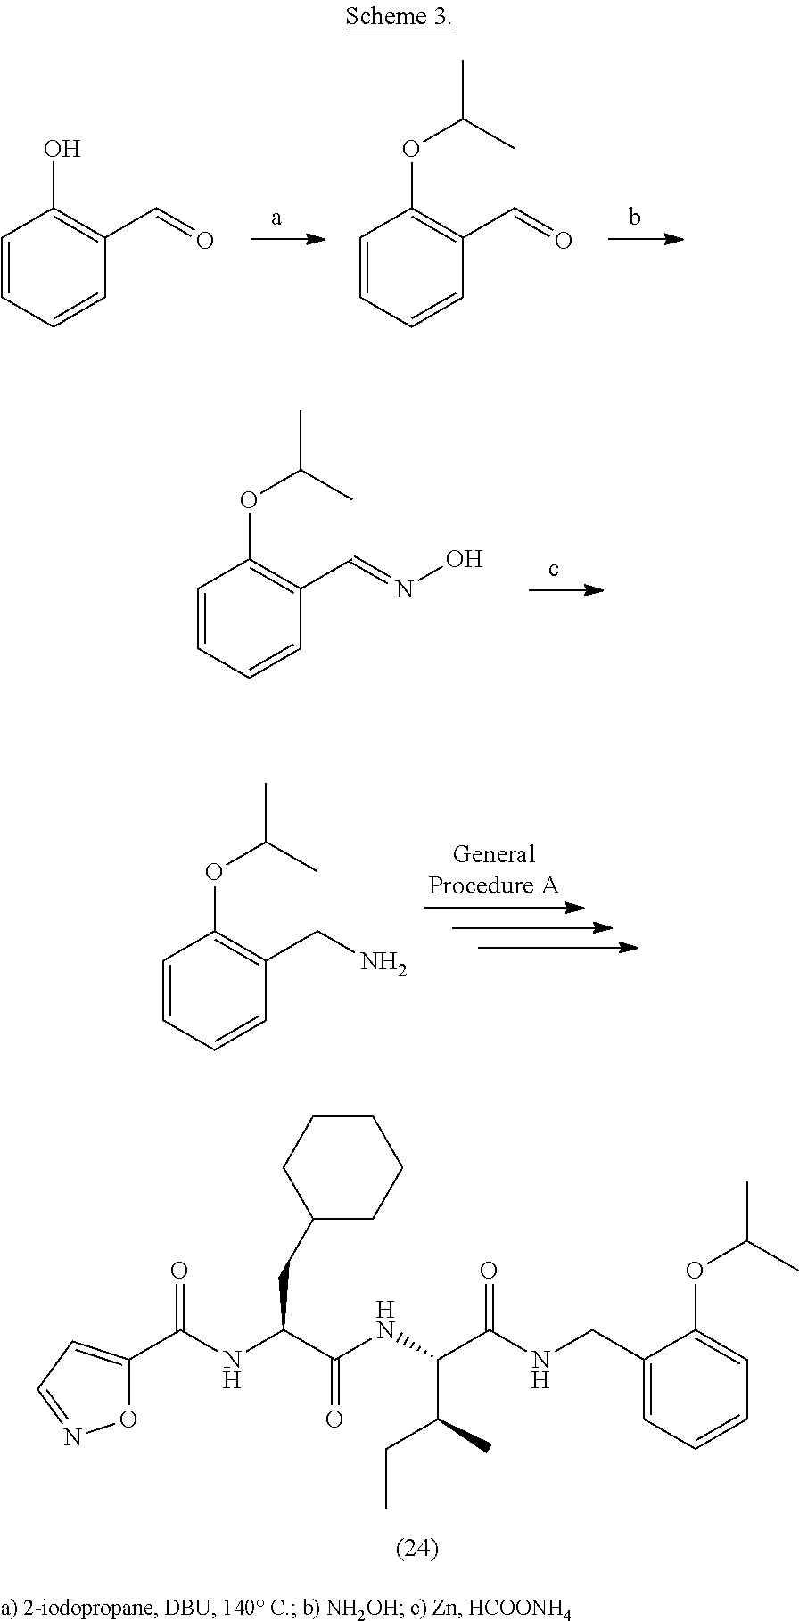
C1=CC=CC(C=O)=C1O.C1=CC=CC(C=O)=C1OC(C)C.C1=CC=CC(C=NO)=C1OC(C)C.C1=CC=CC(CN)=C1OC(C)C.C1(CNC(C(NC(C(NC(C2=CC=NO2)=O)CC2CCCCC2)=O)C(C)CC)=O)=CC=CC=C1OC(C)C
